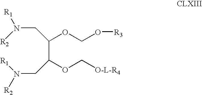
C(N([R2])[R1])C(C(CN([R1])[R2])OC[O-L-R4])OCO[R3]
